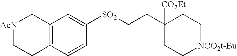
C1([CO2Et])(CC[SO2]C2=CC3=C(C=C2)CC[AcN]C3)CC[NCO2t-Bu]CC1
